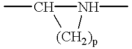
CC1N(C)[(CH2)p]1
